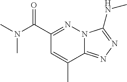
C12=NN=C(NC)N1N=C(C(N(C)C)=O)C=C2C
